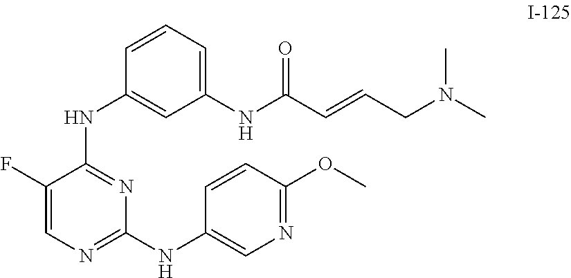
C1(F)=CN=C(NC2=CN=C(OC)C=C2)N=C1NC1=CC(NC(=O)C=CCN(C)C)=CC=C1
